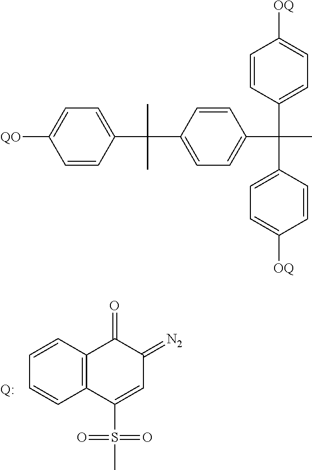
[Q:].C1=CC2=C(C=C1)C(S(=O)(=O)C)=CC(=[N2])C2=O.C1=CC(C(C)(C)C2=CC=C(C(C3=CC=C([OQ])C=C3)(C3=CC=C([OQ])C=C3)C)C=C2)=CC=C1[QO]
